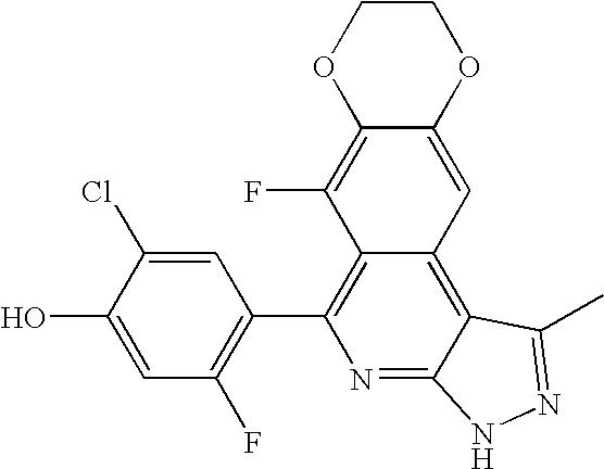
C1=C(O)C(Cl)=CC(C2=C3C(=C4C(=N2)NN=C4C)C=C2C(=C3F)OCCO2)=C1F
